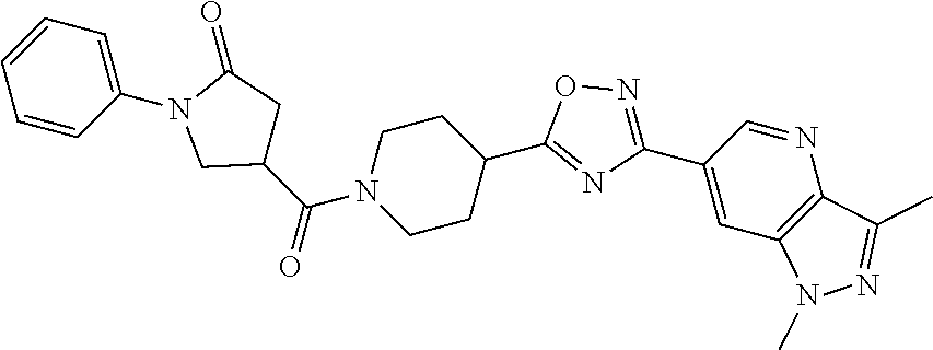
C1(N2CC(C(=O)N3CCC(C4=NC(C5=CC6=C(N=C5)C(C)=NN6C)=NO4)CC3)CC2=O)=CC=CC=C1
